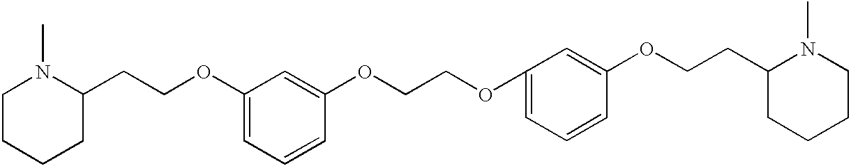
C1(OCCC2N(C)CCCC2)=CC=CC(OCCOC2=CC=CC(OCCC3CCCCN3C)=C2)=C1
